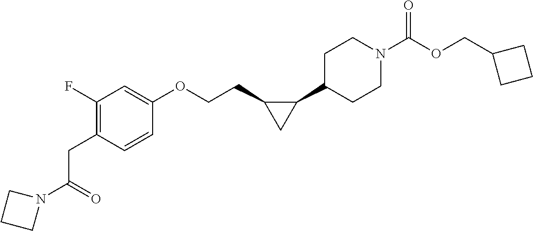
C1(F)=C(CC(N2CCC2)=O)C=CC(OCCC2C(C3CCN(C(OCC4CCC4)=O)CC3)C2)=C1
